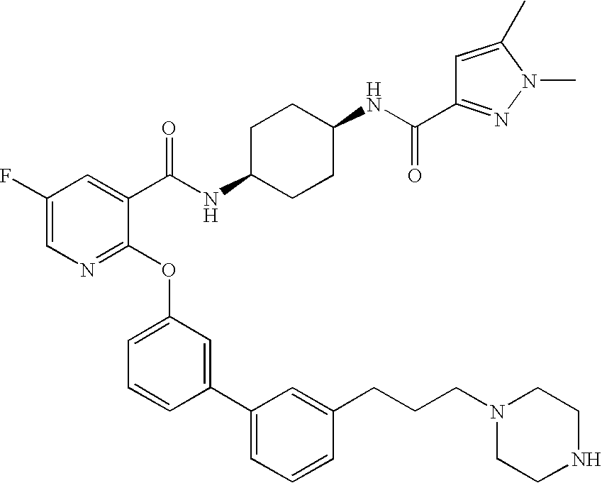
C1(C(NC2CCC(NC(C3=CC(F)=CN=C3OC3=CC=CC(C4=CC=CC(CCCN5CCNCC5)=C4)=C3)=O)CC2)=O)=NN(C)C(C)=C1
